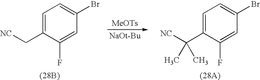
C1=C(C[NC])C(F)=CC(Br)=C1.C1=C(C([NC])(C)C)C(F)=CC(Br)=C1.[MeOTs].[NaOt-Bu]
